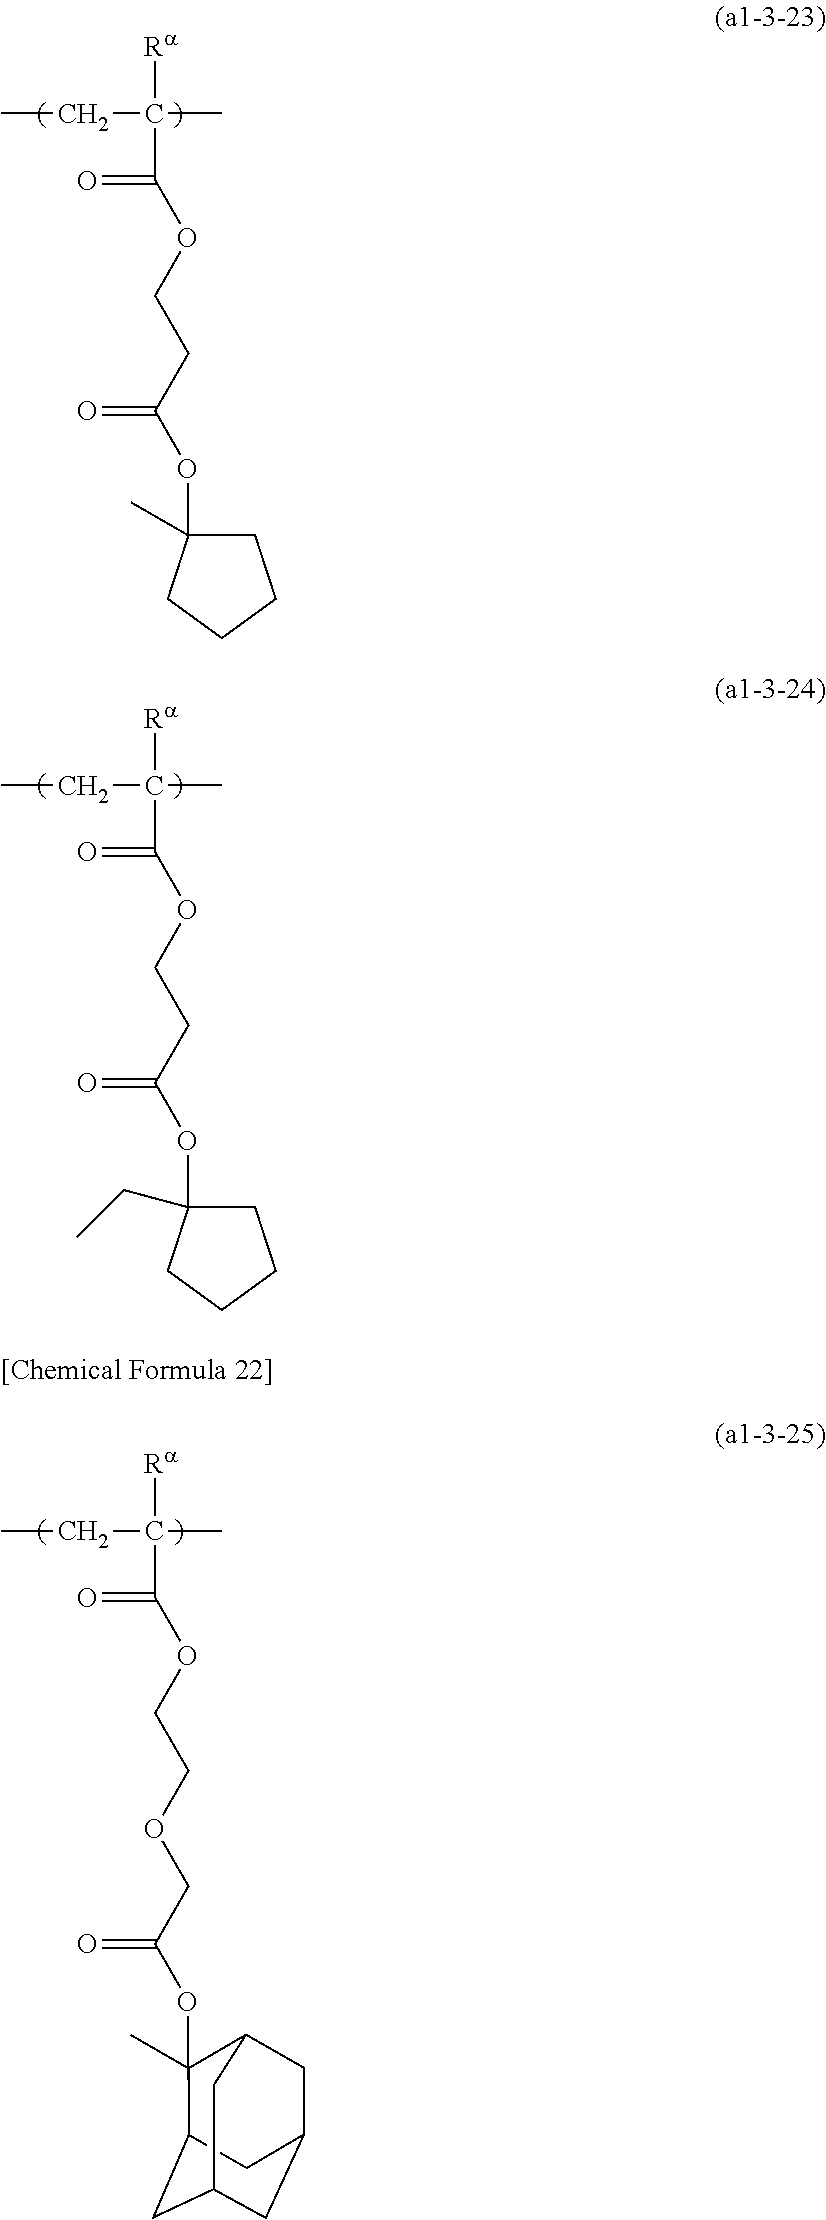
CCC(C)([Ra])C(=O)OCCC(OC1(C)CCCC1)=O.CCC(C)([Ra])C(=O)OCCC(OC1(CC)CCCC1)=O.CCC(C)([Ra])C(=O)OCCOCC(OC1(C)C2CC3CC(CC1C3)C2)=O
